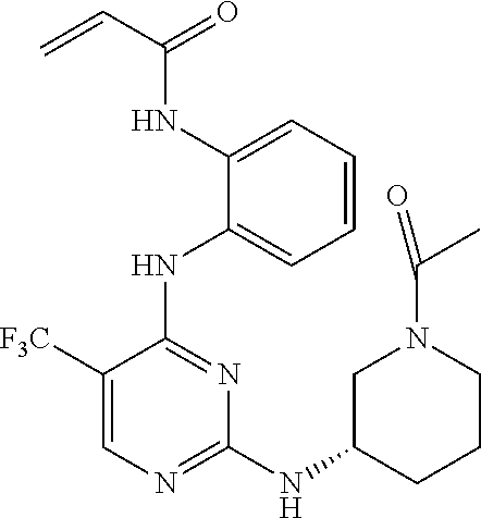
N(C1=CC=CC=C1NC1=NC(NC2CCCN(C(C)=O)C2)=NC=C1[F3C])C(=O)C=C
